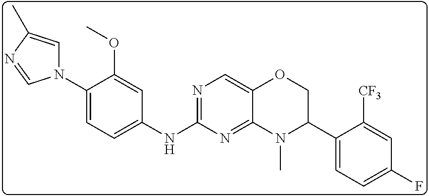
N1(C2=CC=C(NC3=NC=C4C(=N3)N(C)C(C3=CC=C(F)C=C3[CF3])CO4)C=C2OC)C=C(C)N=C1
